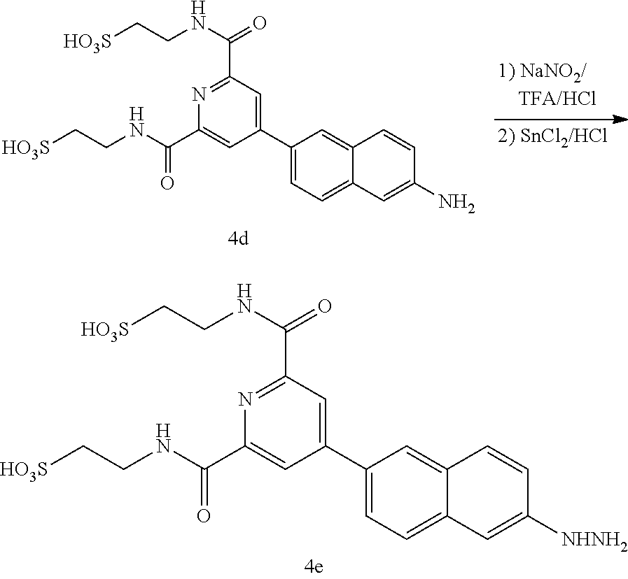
[HO3S]CCNC(=O)C1=NC(C(=O)NCC[HO3S])=CC(C2=CC=C3C(=C2)C=CC(N)=C3)=C1.[HO3S]CCNC(=O)C1=NC(C(=O)NCC[HO3S])=CC(C2=CC=C3C(=C2)C=CC([NHNH2])=C3)=C1
